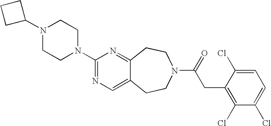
N1(C2CCC2)CCN(C2=NC=C3C(=N2)CCN(C(=O)CC2=C(Cl)C(Cl)=CC=C2Cl)CC3)CC1
